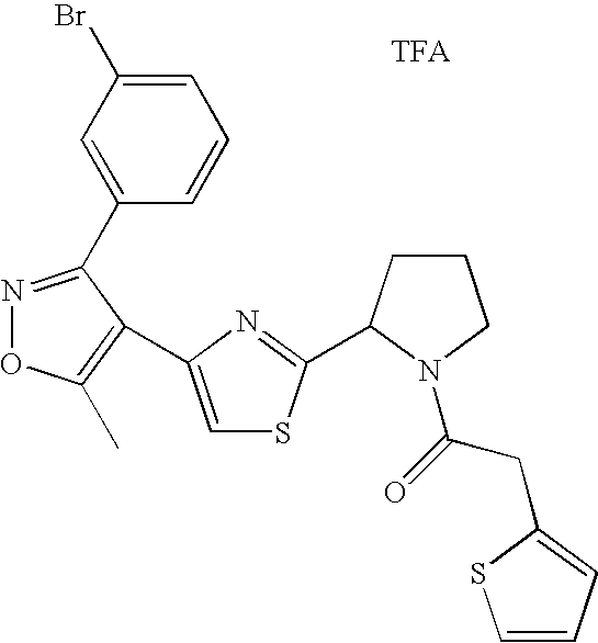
C1(Br)=CC=CC(C2=NOC(C)=C2C2=CSC(C3CCCN3C(CC3=CC=CS3)=O)=N2)=C1
